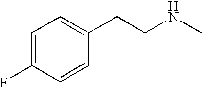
C1=C(F)C=CC(CCNC)=C1
